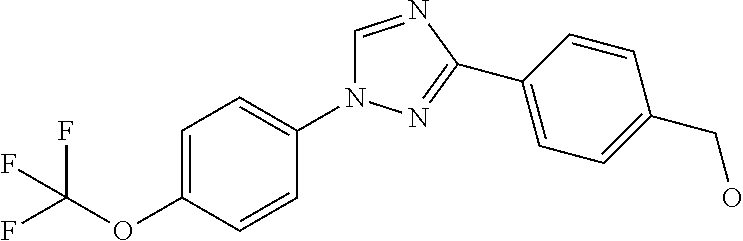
C1=C(OC(F)(F)F)C=CC(N2C=NC(C3=CC=C(CO)C=C3)=N2)=C1
